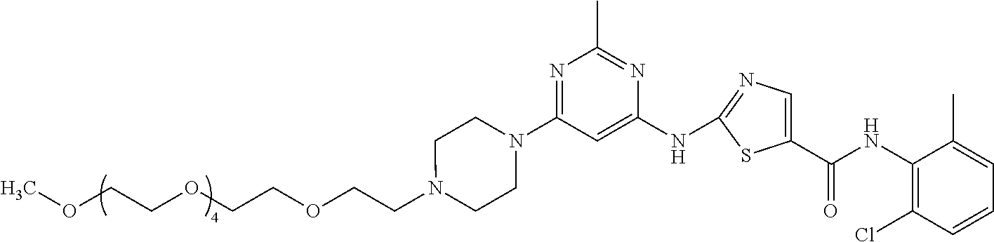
COCCOCCOCCN1CCN(C2=NC(C)=NC(NC3=NC=C(C(NC4=C(Cl)C=CC=C4C)=O)S3)=C2)CC1
